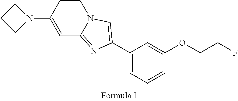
C1=CN2C(=NC(C3=CC=CC(OCCF)=C3)=C2)C=C1N1CCC1
